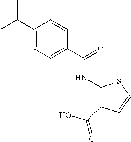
C1(C(C)C)=CC=C(C(=O)NC2=C(C(O)=O)C=CS2)C=C1
